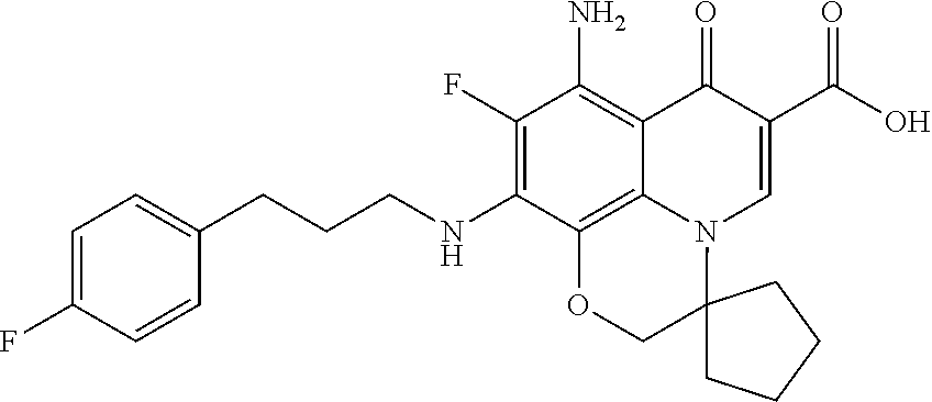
C1(F)=C(NCCCC2=CC=C(F)C=C2)C2=C3C(=C1N)C(=O)C(C(O)=O)=CN3C1(CO2)CCCC1
